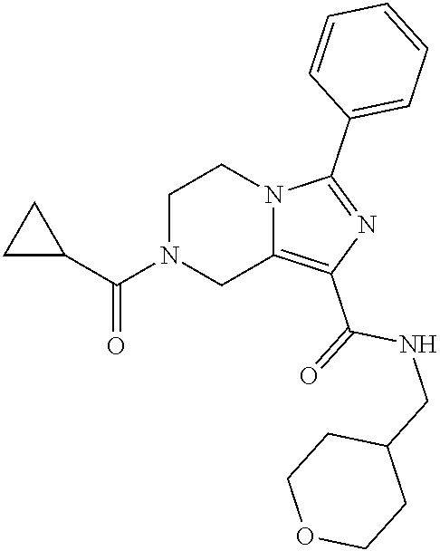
C1N(C(C2CC2)=O)CC2=C(C(=O)NCC3CCOCC3)N=C(C3=CC=CC=C3)N2C1
